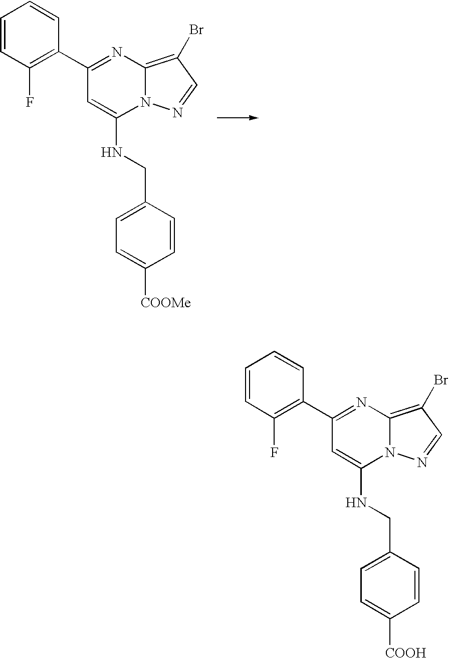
C12=C(Br)C=NN1C(NCC1=CC=C([COOH])C=C1)=CC(C1=C(F)C=CC=C1)=N2.C12=C(Br)C=NN1C(NCC1=CC=C([COOMe])C=C1)=CC(C1=C(F)C=CC=C1)=N2
